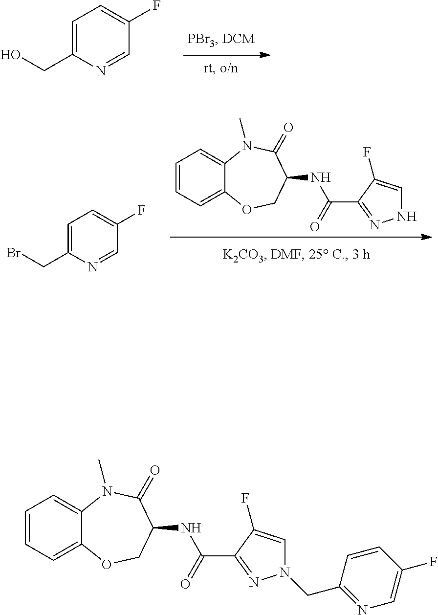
C1=C(CO)N=CC(F)=C1.C1=CC=C2C(=C1)N(C)C(=O)C(NC(=O)C1=NNC=C1F)CO2.C1=C(CBr)N=CC(F)=C1.C1=CC=C2C(=C1)N(C)C(=O)C(NC(=O)C1=NN(CC3=NC=C(F)C=C3)C=C1F)CO2
